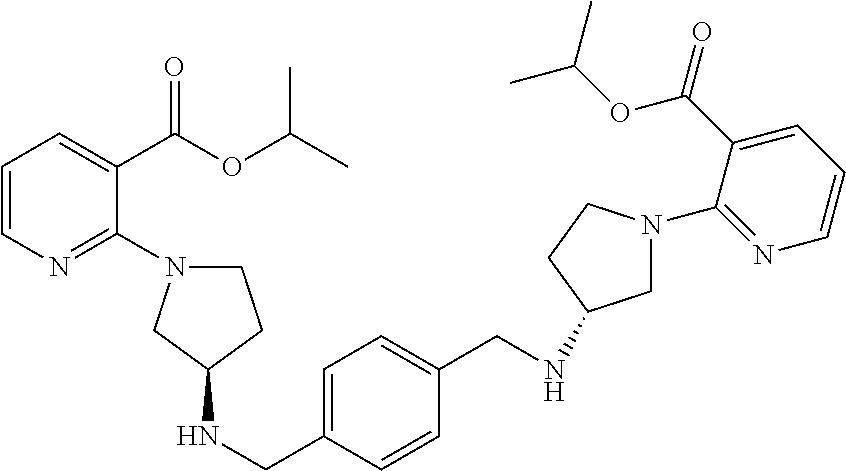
C1=CN=C(N2CCC(NCC3=CC=C(CNC4CN(C5=NC=CC=C5C(OC(C)C)=O)CC4)C=C3)C2)C(C(OC(C)C)=O)=C1
